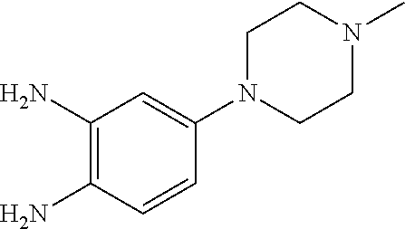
C1(N)=C(N)C=CC(N2CCN(C)CC2)=C1
